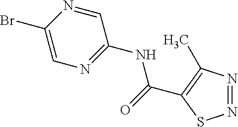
N1=NC(C)=C(C(=O)NC2=NC=C(Br)N=C2)S1
